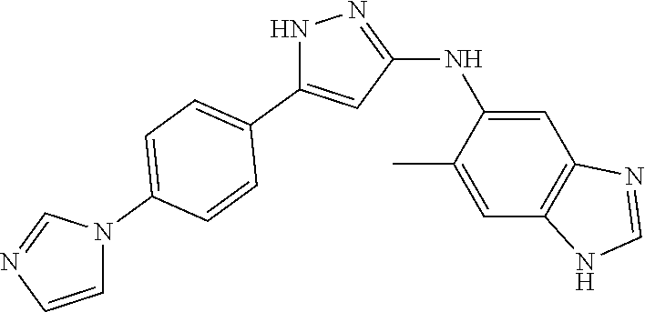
N1C(C2=CC=C(N3C=NC=C3)C=C2)=CC(NC2=CC3=C(C=C2C)NC=N3)=N1
